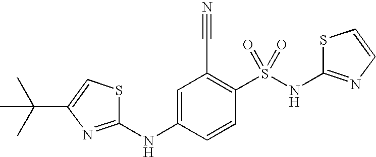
C1=C(NC2=NC(C(C)(C)C)=CS2)C=CC(S(NC2=NC=CS2)(=O)=O)=C1C#N
